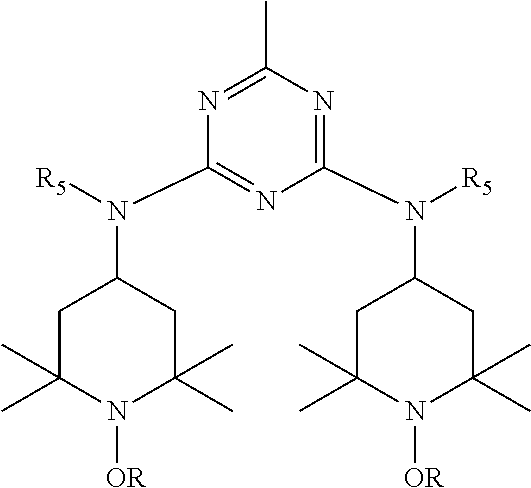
C1C(C)(C)N([OR])C(C)(C)CC1N([R5])C1=NC(N(C2CC(C)(C)N([OR])C(C)(C)C2)[R5])=NC(C)=N1
